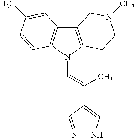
C12=C(N(C=C(C3=CNN=C3)C)C3=C1C=C(C)C=C3)CCN(C)C2
